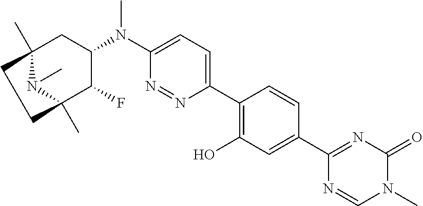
C12(C)N(C)C(C)(C(F)C(N(C3=CC=C(C4=C(O)C=C(C5=NC(=O)N(C)C=N5)C=C4)N=N3)C)C1)CC2
